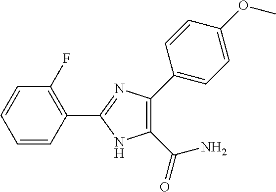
C1=CC=CC(C2=NC(C3=CC=C(OC)C=C3)=C(C(=O)N)N2)=C1F
